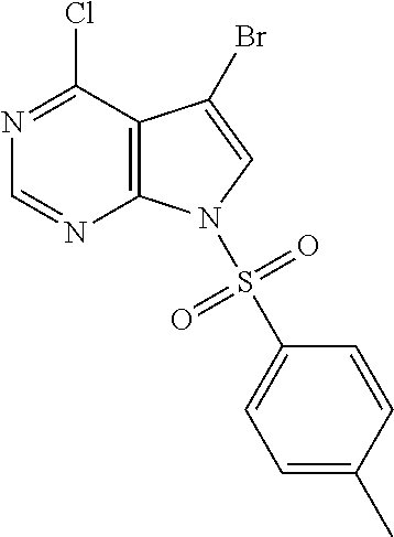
C12=C(C(Cl)=NC=N1)C(Br)=CN2S(C1=CC=C(C)C=C1)(=O)=O
